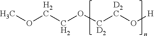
COCCO[CD2][D2C]O[H]
